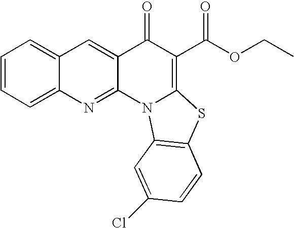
C12=CC=CC=C1N=C1C(=C2)C(=O)C(C(OCC)=O)=C2N1C1=C(S2)C=CC(Cl)=C1
